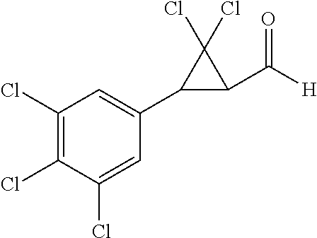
C1(Cl)=C(Cl)C=C(C2C(C([H])=O)C2(Cl)Cl)C=C1Cl
